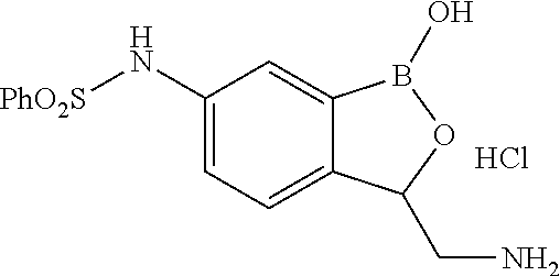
C1(N[PhO2S])=CC=C2C(=C1)B(O)OC2CN.Cl
